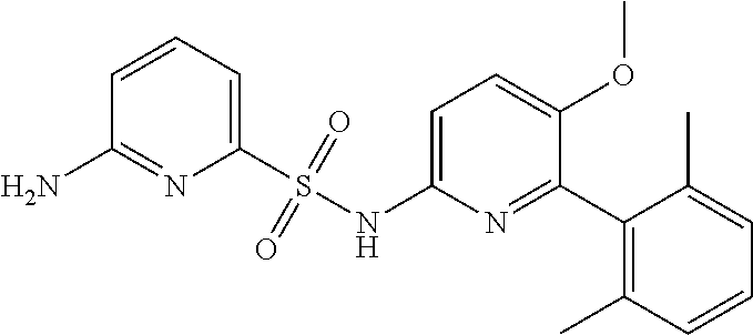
C1=CC=C(S(NC2=CC=C(OC)C(C3=C(C)C=CC=C3C)=N2)(=O)=O)N=C1N
